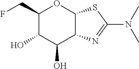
C1(CF)C(O)C(O)C2C(O1)SC(N(C)C)=N2
